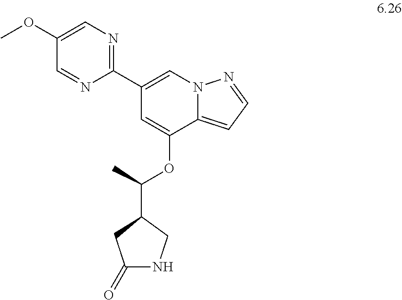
C1(C2=NC=C(OC)C=N2)=CN2C(=CC=N2)C(OC(C2CC(=O)NC2)C)=C1
